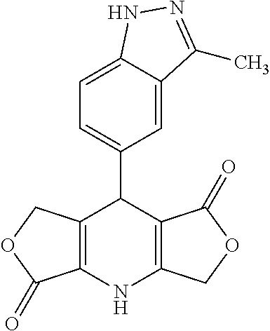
C1=C2C(=CC=C1C1C3=C(NC4=C1C(=O)OC4)C(=O)OC3)NN=C2C
